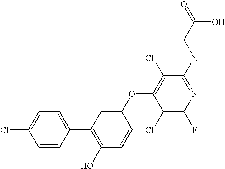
O=C(CNC1=NC(F)=C(Cl)C(OC2=CC(C3=CC=C(Cl)C=C3)=C(O)C=C2)=C1Cl)O
